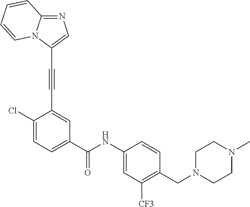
N1=C2N(C(C#CC3=CC(C(NC4=CC([CF3])=C(CN5CCN(C)CC5)C=C4)=O)=CC=C3Cl)=C1)C=CC=C2
